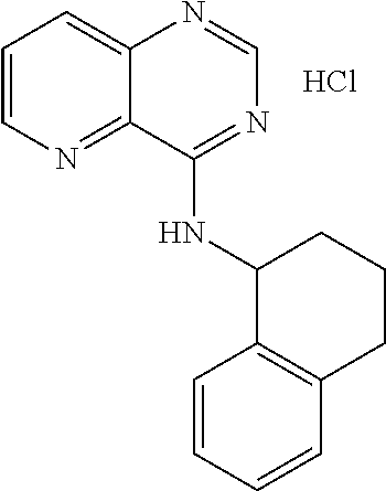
C1=CN=C2C(=C1)N=CN=C2NC1C2=C(CCC1)C=CC=C2.Cl
